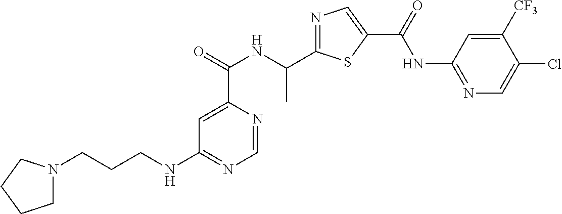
C1=NC(C(=O)NC(C2=NC=C(C(=O)NC3=NC=C(Cl)C([CF3])=C3)S2)C)=CC(NCCCN2CCCC2)=N1
